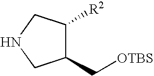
C1(C[OTBS])C([R2])CNC1
